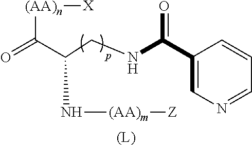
[(AA)n](C(C(CNC(C1=CN=CC=C1)=O)N[(AA)m][Z])=O)[X].[(L)]
